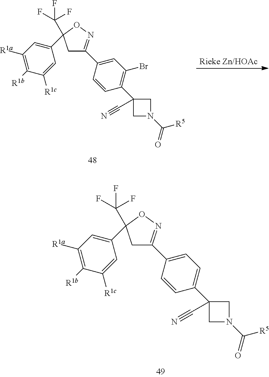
[Rieke Zn/HOAc].C1=CC(C2(C#N)CN(C(=O)[R5])C2)=C(Br)C=C1C1=NOC(C(F)(F)F)(C2=CC([R1a])=C([R1b])C([R1c])=C2)C1.C1=CC(C2(C#N)CN(C(=O)[R5])C2)=CC=C1C1=NOC(C(F)(F)F)(C2=CC([R1a])=C([R1b])C([R1c])=C2)C1
